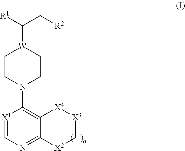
C(C[R2])([W]1CCN(C2=C3[X4][X3]C[X2]C3=NC=[X1]2)CC1)[R1]
